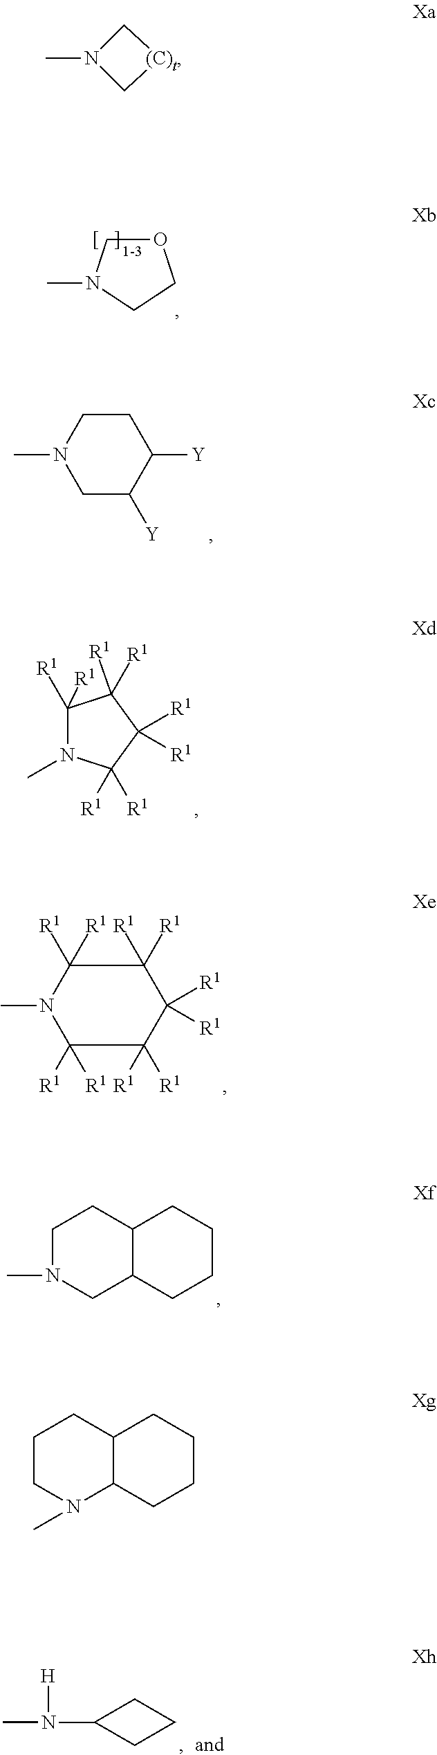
N1(C)C[(C)t]C1.O1CN(C)CC1.C1C([Y])C([Y])CCN1C.C1([R1])([R1])N(C)C([R1])([R1])C([R1])([R1])C1([R1])[R1].C1([R1])([R1])C([R1])([R1])C([R1])([R1])C([R1])([R1])C([R1])([R1])N1C.C1N(C)CC2C(C1)CCCC2.CN([H])C1CCC1.C1CN(C)C2C(C1)CCCC2
